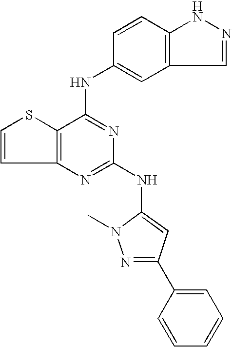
C12=C(C(NC3=CC4=C(C=C3)NN=C4)=NC(NC3=CC(C4=CC=CC=C4)=NN3C)=N1)SC=C2
